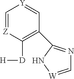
C1=[Z]C([D][H])=C(C2=NC=[W]N2)C=[Y]1
